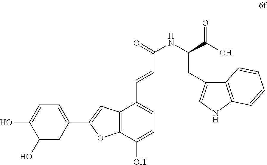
C1(O)=CC(C2=CC3=C(O2)C(O)=CC=C3C=CC(NC(CC2=CNC3=C2C=CC=C3)C(=O)O)=O)=CC=C1O
